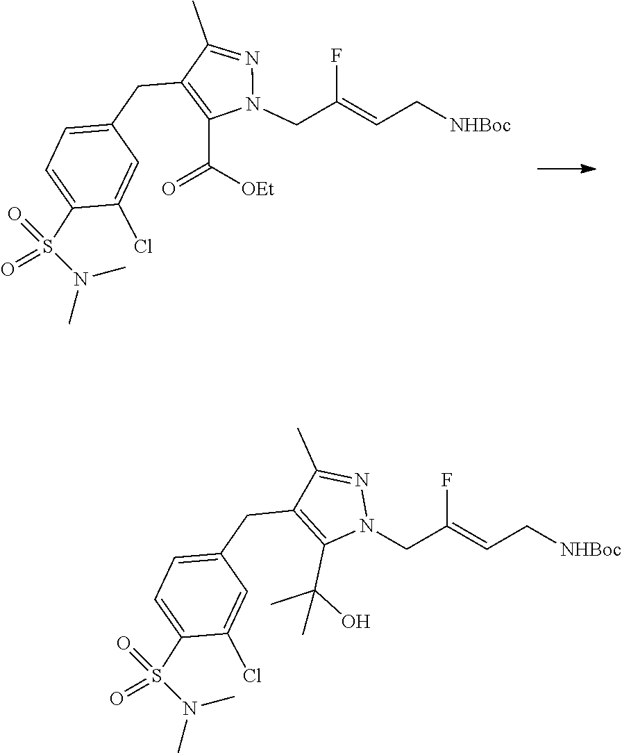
N1(CC(=CC[NHBoc])F)N=C(C)C(CC2=CC=C(S(=O)(N(C)C)=O)C(Cl)=C2)=C1C([OEt])=O.N1(CC(=CC[NHBoc])F)N=C(C)C(CC2=CC=C(S(=O)(N(C)C)=O)C(Cl)=C2)=C1C(O)(C)C
